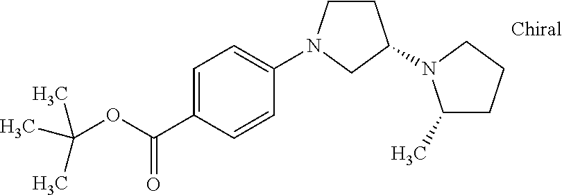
C(OC(C1=CC=C(N2CCC(N3C(C)CCC3)C2)C=C1)=O)(C)(C)C
